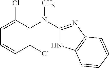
C1(N(C2=C(Cl)C=CC=C2Cl)C)=NC2=C(N1)C=CC=C2
